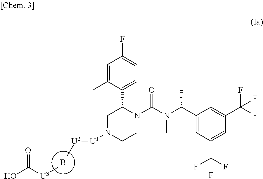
B.C1=C(C)C(C2CN([U1][U2]C)CCN2C(N(C(C2=CC(C(F)(F)F)=CC(C(F)(F)F)=C2)C)C)=O)=CC=C1F.OC([U3]C)=O
